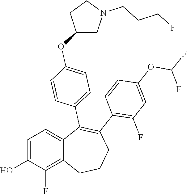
C1=C(O)C(F)=C2C(=C1)C(C1=CC=C(OC3CN(CCCF)CC3)C=C1)=C(C1=C(F)C=C(OC(F)F)C=C1)CCC2
